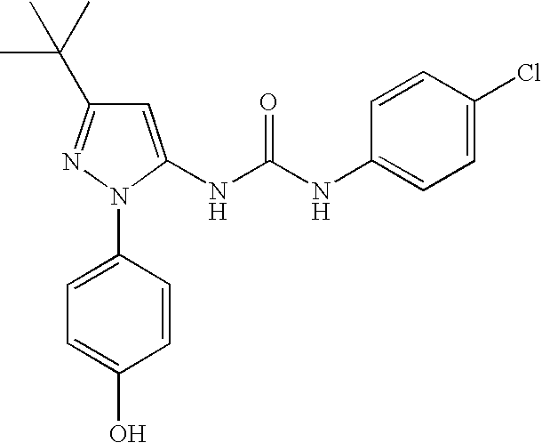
C1=C(O)C=CC(N2N=C(C(C)(C)C)C=C2NC(NC2=CC=C(Cl)C=C2)=O)=C1
